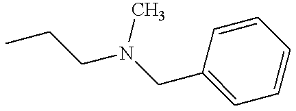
CCCN(CC1=CC=CC=C1)C
